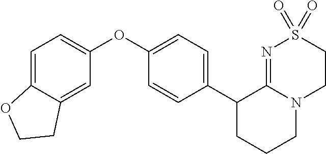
C1(C2CCCN3C2=NS(=O)(=O)CC3)=CC=C(OC2=CC=C3C(=C2)CCO3)C=C1
